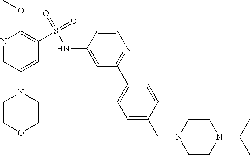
N1=CC(N2CCOCC2)=CC(S(=O)(=O)NC2=CC(C3=CC=C(CN4CCN(C(C)C)CC4)C=C3)=NC=C2)=C1OC
